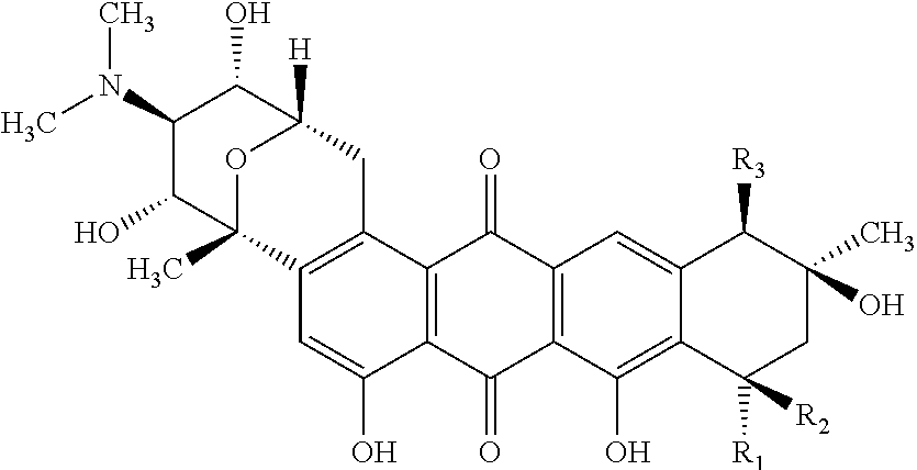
C12=CC3=C(C(O)=C1C([R1])([R2])CC(O)(C)C2[R3])C(=O)C1=C(C3=O)C2=C(C=C1O)C1(C)OC([H])(C2)C(O)C(N(C)C)C1O
